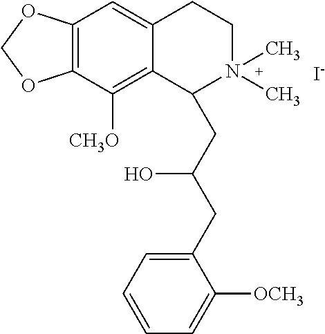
[I-].C12=C(C([CH3O])=C3C(=C1)CCN(C)(C)C3CC(CC1=CC=CC=C1[OCH3])O)OCO2
